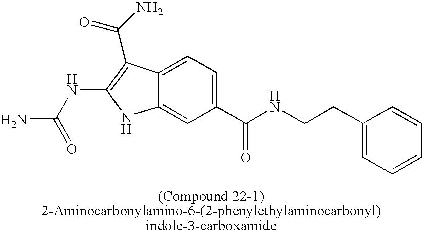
C12=CC=C(C(NCCC3=CC=CC=C3)=O)C=C1NC(NC(N)=O)=C2C(=O)N
